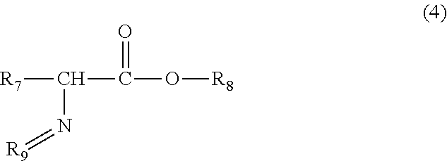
[R7]C(C(=O)O[R8])N=[R9]
